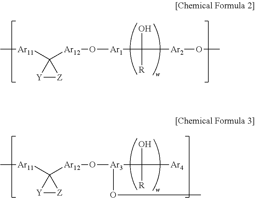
[Y]1[Z]C1([Ar12]O[Ar1]C(O)([R])[Ar2]OC)[Ar11]C.[Y]1[Z]C1([Ar12]O[Ar3](C(O)([R])[Ar4])OC)[Ar11]C
